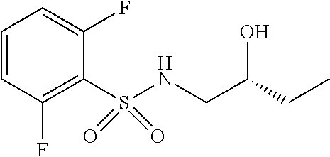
C1=CC(F)=C(S(NCC(CC)O)(=O)=O)C(F)=C1
